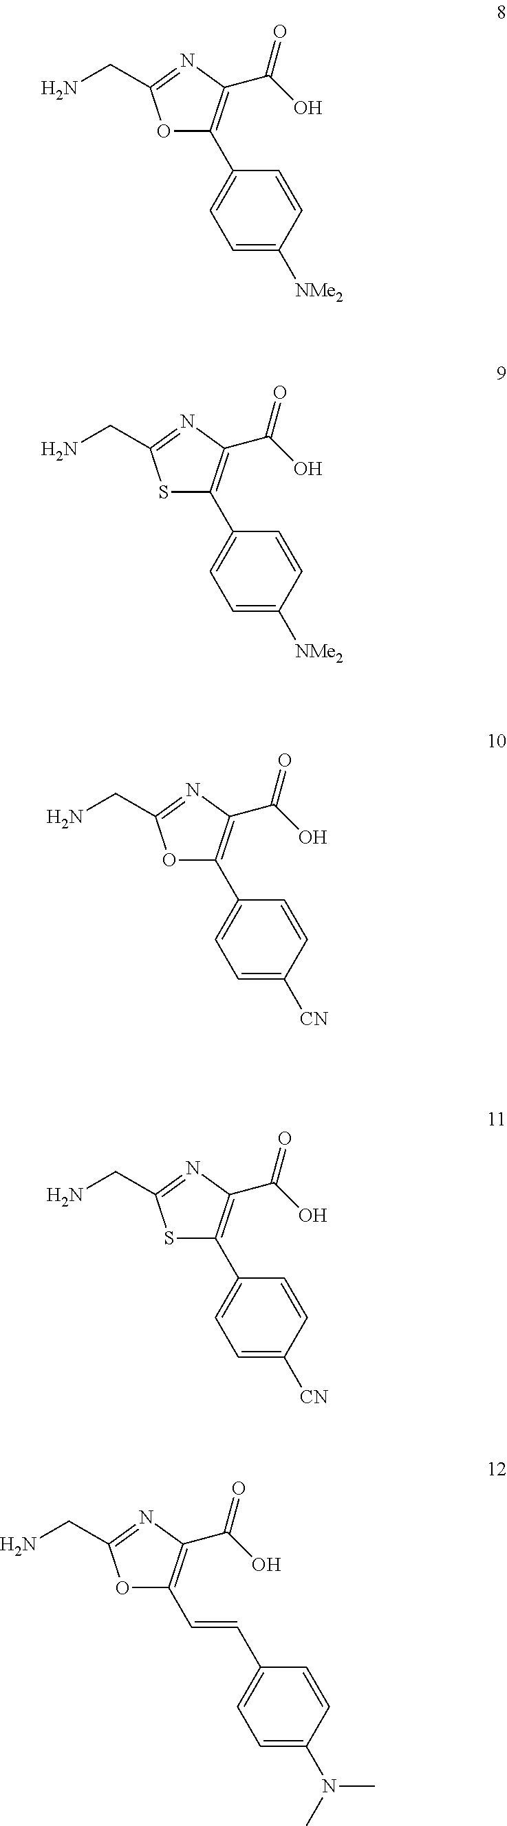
O1C(C2=CC=C([NMe2])C=C2)=C(C(=O)O)N=C1CN.S1C(C2=CC=C([NMe2])C=C2)=C(C(=O)O)N=C1CN.O1C(C2=CC=C([CN])C=C2)=C(C(=O)O)N=C1CN.S1C(C2=CC=C([CN])C=C2)=C(C(=O)O)N=C1CN.O1C(C=CC2=CC=C(N(C)C)C=C2)=C(C(=O)O)N=C1CN
